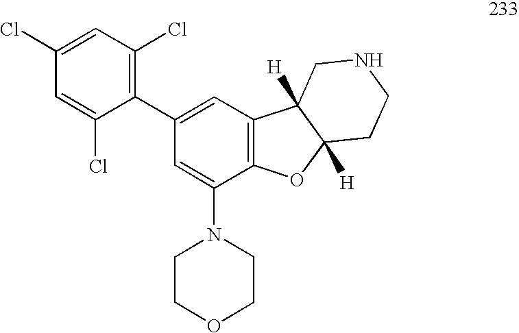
C1(N2CCOCC2)=CC(C2=C(Cl)C=C(Cl)C=C2Cl)=CC2=C1OC1([H])C2([H])CNCC1
